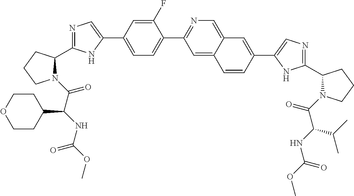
N1(C(C(NC(OC)=O)C2CCOCC2)=O)C(C2=NC=C(C3=CC=C(C4=NC=C5C(=C4)C=CC(C4=CN=C(C6N(C(=O)C(NC(OC)=O)C(C)C)CCC6)N4)=C5)C(F)=C3)N2)CCC1
